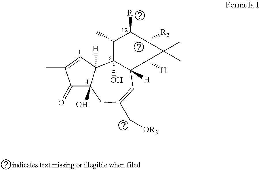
C1(C)C2(O)C([H])(C3([H])C([R2])(C1[R])C3(C)C)C=C(C[OR3])CC1(O)C2([H])C=C(C)C1=O
